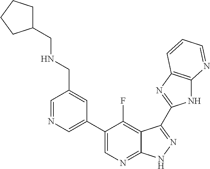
C1=NC=C(C2=CN=C3C(=C2F)C(C2=NC4=C(N2)N=CC=C4)=NN3)C=C1CNCC1CCCC1
